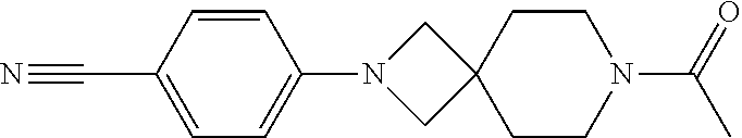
C1=CC(C#N)=CC=C1N1CC2(C1)CCN(C(=O)C)CC2
